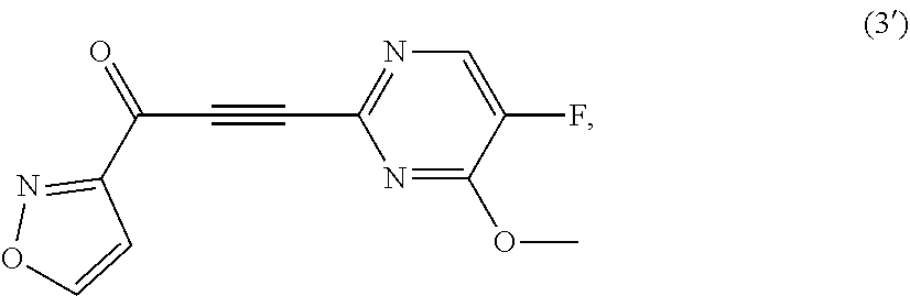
C1(F)=CN=C(C#CC(=O)C2=NOC=C2)N=C1OC
